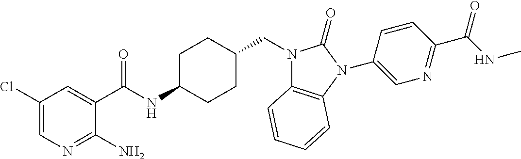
C1(Cl)=CN=C(N)C(C(NC2CCC(CN3C4=C(N(C5=CN=C(C(NC)=O)C=C5)C3=O)C=CC=C4)CC2)=O)=C1
